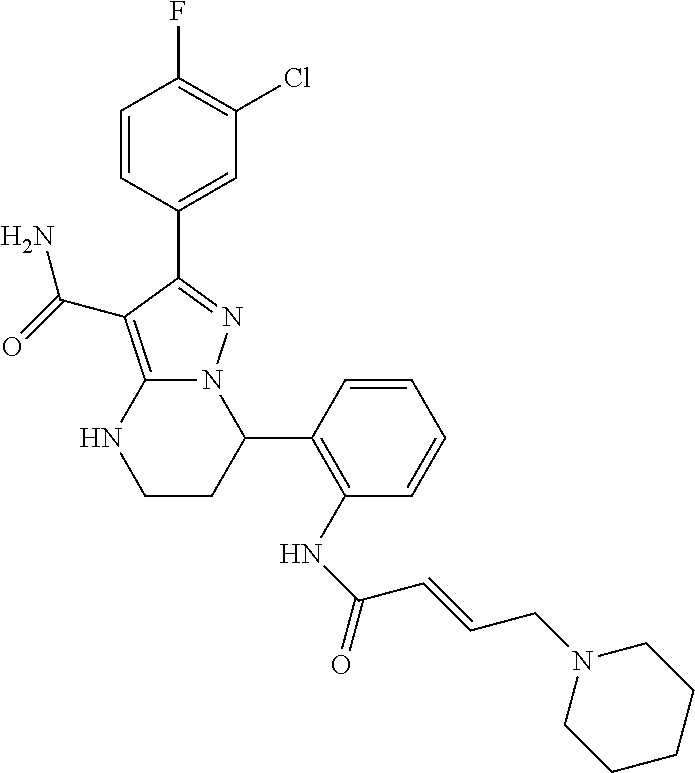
C1(C2=C(NC(=O)C=CCN3CCCCC3)C=CC=C2)N2C(=C(C(=O)N)C(C3=CC(Cl)=C(F)C=C3)=N2)NCC1
